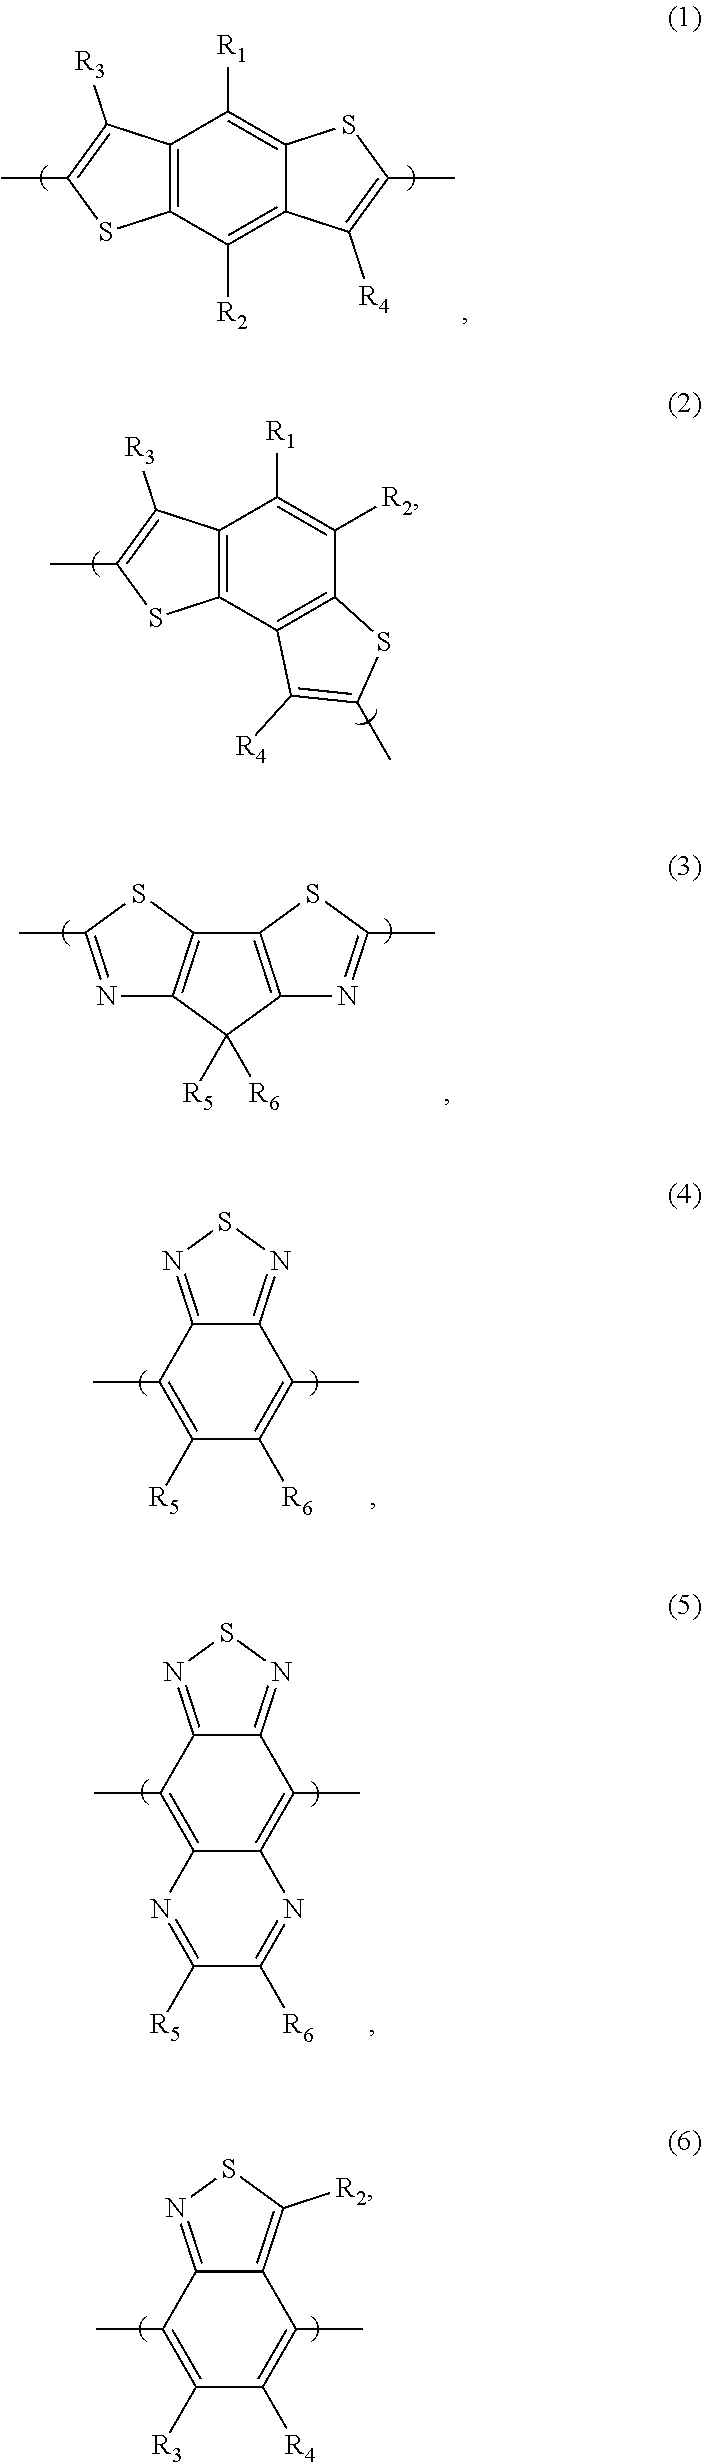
C12=C(C([R2])=C3C(=C1[R1])SC(C)=C3[R4])SC(C)=C2[R3].C12=C(C3=C(C([R2])=C1[R1])SC(C)=C3[R4])SC(C)=C2[R3].C12=C(C([R5])([R6])C3=C1SC(C)=N3)N=C(C)S2.C12=NSN=C1C(C)=C([R5])C([R6])=C2C.C12=NSN=C1C(C)=C1C(=C2C)N=C([R6])C([R5])=N1.C1([R3])=C(C)C2=NSC([R2])=C2C(C)=C1[R4]
